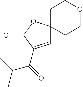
C1=C(C(=O)C(C)C)C(=O)OC12CCOCC2
